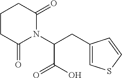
C1CC(=O)N(C(CC2=CSC=C2)C(=O)O)C(=O)C1
